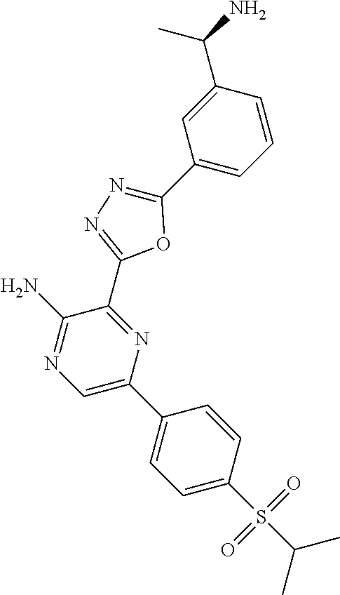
C1=C(C2=CC=C(S(C(C)C)(=O)=O)C=C2)N=C(C2=NN=C(C3=CC=CC(C(C)N)=C3)O2)C(N)=N1
